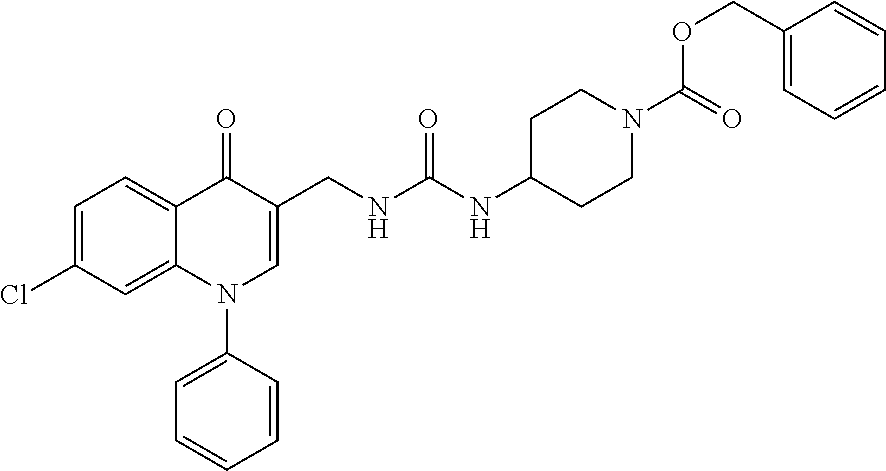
C1=C(Cl)C=C2C(=C1)C(=O)C(CNC(NC1CCN(C(OCC3=CC=CC=C3)=O)CC1)=O)=CN2C1=CC=CC=C1
